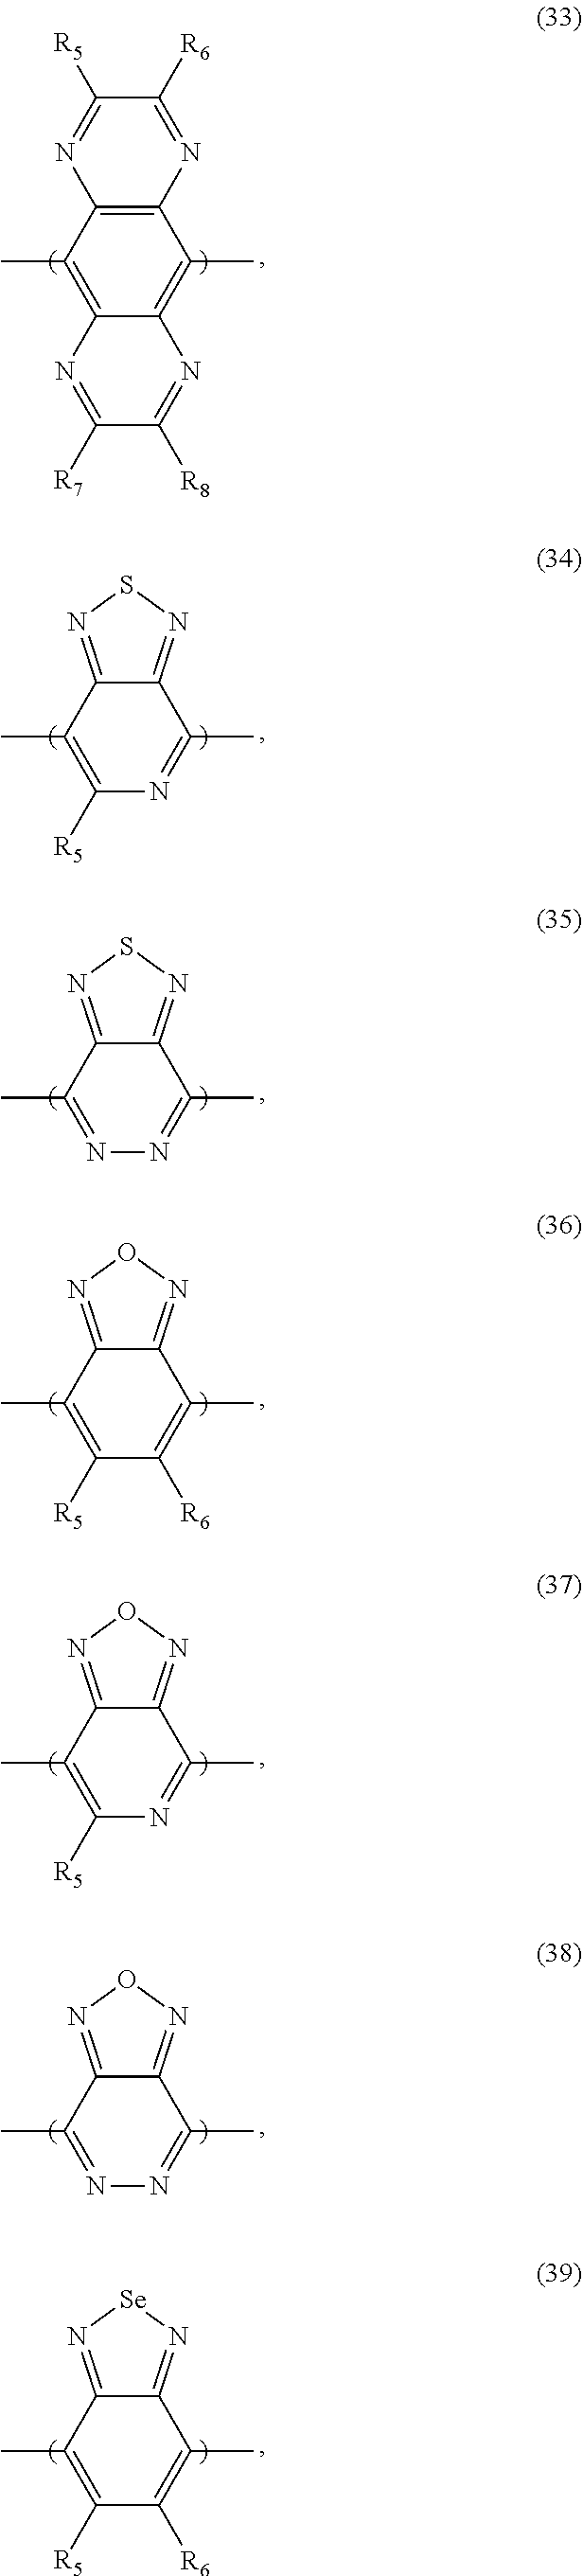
C12=C(C(C)=C3C(=C1C)N=C([R8])C([R7])=N3)N=C([R5])C([R6])=N2.C12=NSN=C1C(C)=C([R5])N=C2C.C12=NSN=C1C(C)=NN=C2C.C12=NON=C1C(C)=C([R5])C([R6])=C2C.C12=NON=C1C(C)=C([R5])N=C2C.C12=NON=C1C(C)=NN=C2C.C12=N[Se]N=C1C(C)=C([R5])C([R6])=C2C
